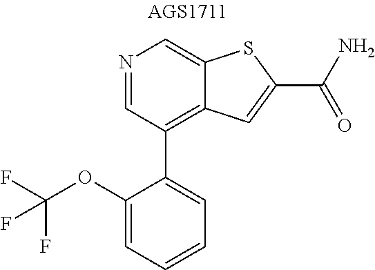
N1=CC(C2=CC=CC=C2OC(F)(F)F)=C2C(=C1)SC(C(N)=O)=C2
